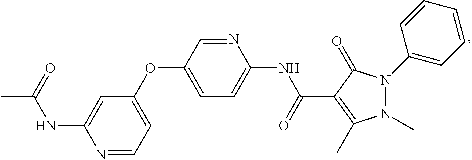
C1(OC2=CC=C(NC(C3=C(C)N(C)N(C4=CC=CC=C4)C3=O)=O)N=C2)=CC=NC(NC(=O)C)=C1
